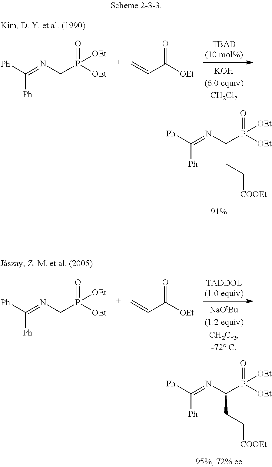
[Ph]C([Ph])=NC(P(=O)([OEt])[OEt])CC[COOEt].[Ph]C([Ph])=NC(P(=O)([OEt])[OEt])CC[COOEt].[Ph]C([Ph])=NCP(=O)([OEt])[OEt].C=CC(=O)[OEt].[Ph]C([Ph])=NCP(=O)([OEt])[OEt].C=CC(=O)[OEt]
